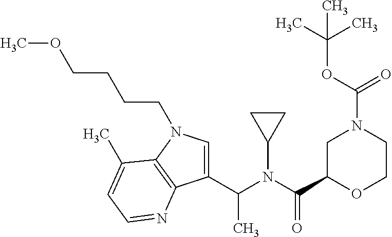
C1C(C(N(C(C2=CN(CCCCOC)C3=C2N=CC=C3C)C)C2CC2)=O)OCCN1C(OC(C)(C)C)=O
